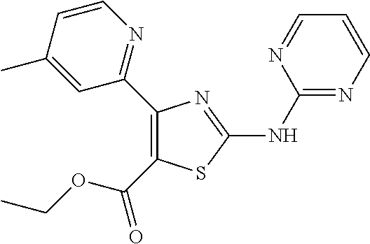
C1(NC2=NC(C3=NC=CC(C)=C3)=C(C(OCC)=O)S2)=NC=CC=N1
